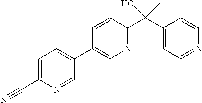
C1=C(C#N)N=CC(C2=CN=C(C(C3=CC=NC=C3)(C)O)C=C2)=C1
